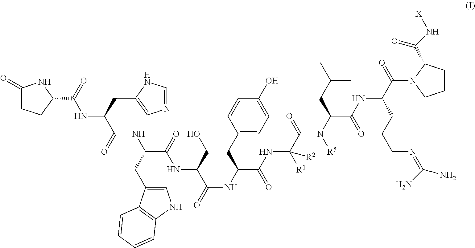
C1(CC(C(NC(C(N([R5])C(CC(C)C)C(NC(CCCN=C(N)N)C(=O)N2C(C(=O)N[X])CCC2)=O)=O)([R1])[R2])=O)NC(C(CO)NC(C(NC(C(CC2=CN=CN2)NC(=O)C2CCC(=O)N2)=O)CC2=CNC3=C2C=CC=C3)=O)=O)=CC=C(O)C=C1
